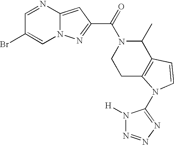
C1=NC2=CC(C(=O)N3C(C)C4=C(CC3)N(C3=NN=NN3[H])C=C4)=NN2C=C1Br
